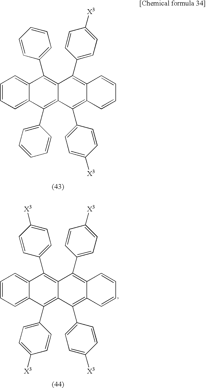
C1=CC=C2C(=C1)C(C1=CC=CC=C1)=C1C(=C2C2=CC=CC=C2)C(C2=CC=C([X3])C=C2)=C2C(=C1C1=CC=C([X3])C=C1)C=CC=C2.C1=CC=C2C(=C1)C(C1=CC=C([X3])C=C1)=C1C(=C2C2=CC=C([X3])C=C2)C(C2=CC=C([X3])C=C2)=C2C(=C1C1=CC=C([X3])C=C1)C=CC=C2
